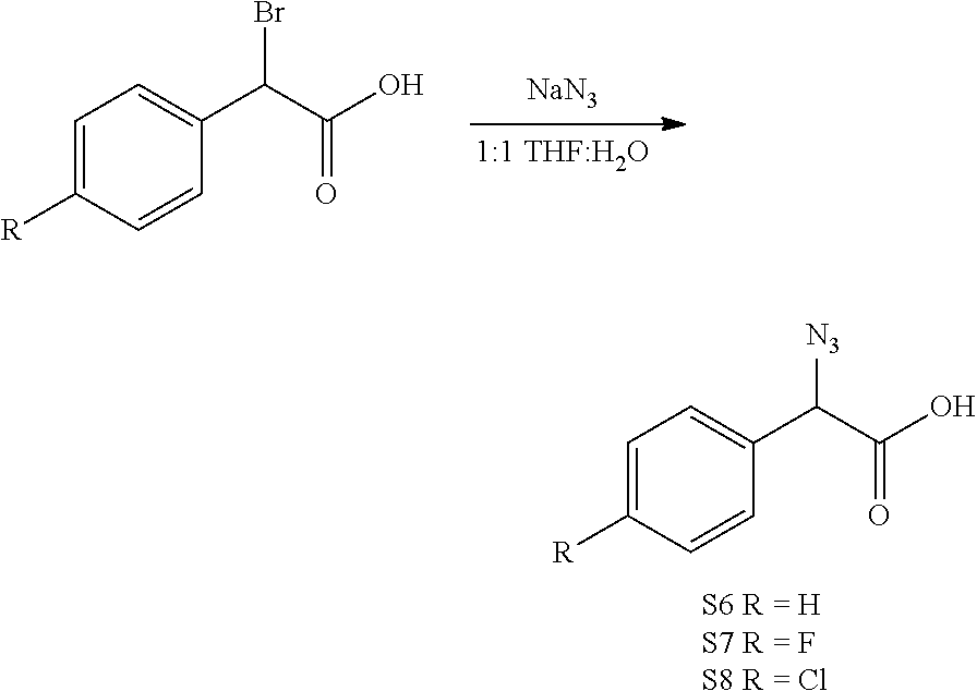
[NaN3].C1=C([R])C=CC(C(C(O)=O)Br)=C1.C1=C([R])C=CC(C(C(O)=O)[N3])=C1.[S6 R = HS7 R = FS8 R = Cl]
